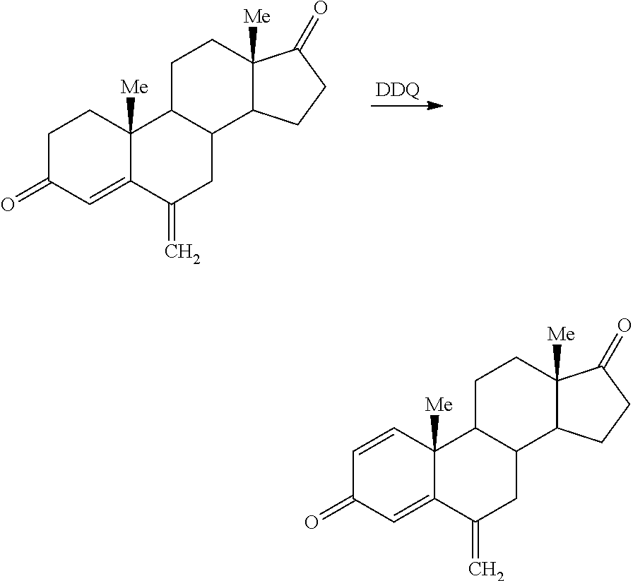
C1C(=O)C=C2C([Me])(C1)C1C(CC2=C)C2C([Me])(CC1)C(=O)CC2.[DDQ].C1=CC2([Me])C(=CC1=O)C(=C)CC1C2CCC2([Me])C1CCC2=O
